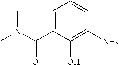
C1=C(C(N(C)C)=O)C(O)=C(N)C=C1
